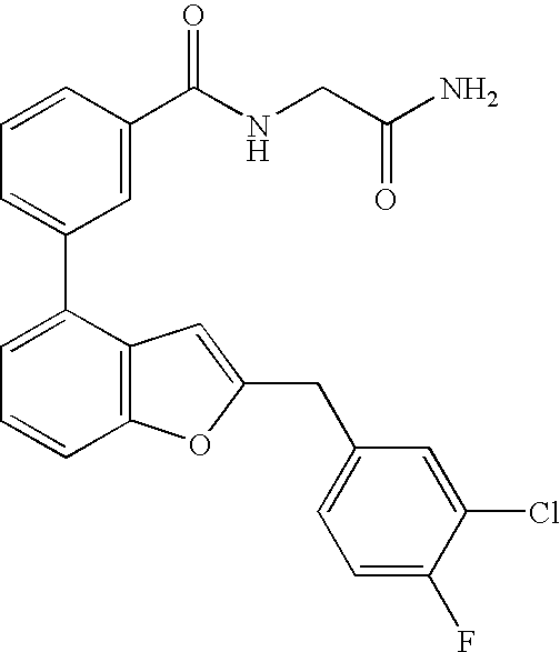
C1=CC(C(NCC(=O)N)=O)=CC(C2=CC=CC3=C2C=C(CC2=CC=C(F)C(Cl)=C2)O3)=C1
